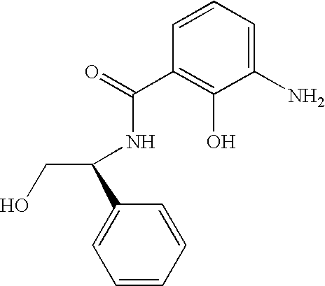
C1(N)=CC=CC(C(=O)NC(CO)C2=CC=CC=C2)=C1O
